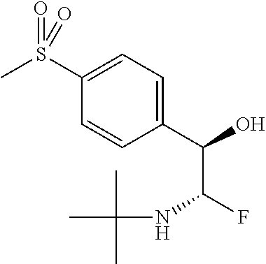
C1(S(C)(=O)=O)=CC=C(C(O)C(F)NC(C)(C)C)C=C1
